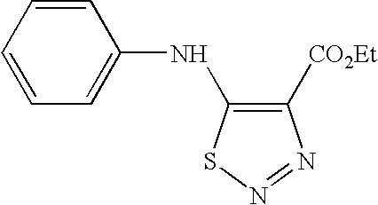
C1=CC=C(NC2=C([CO2Et])N=NS2)C=C1
